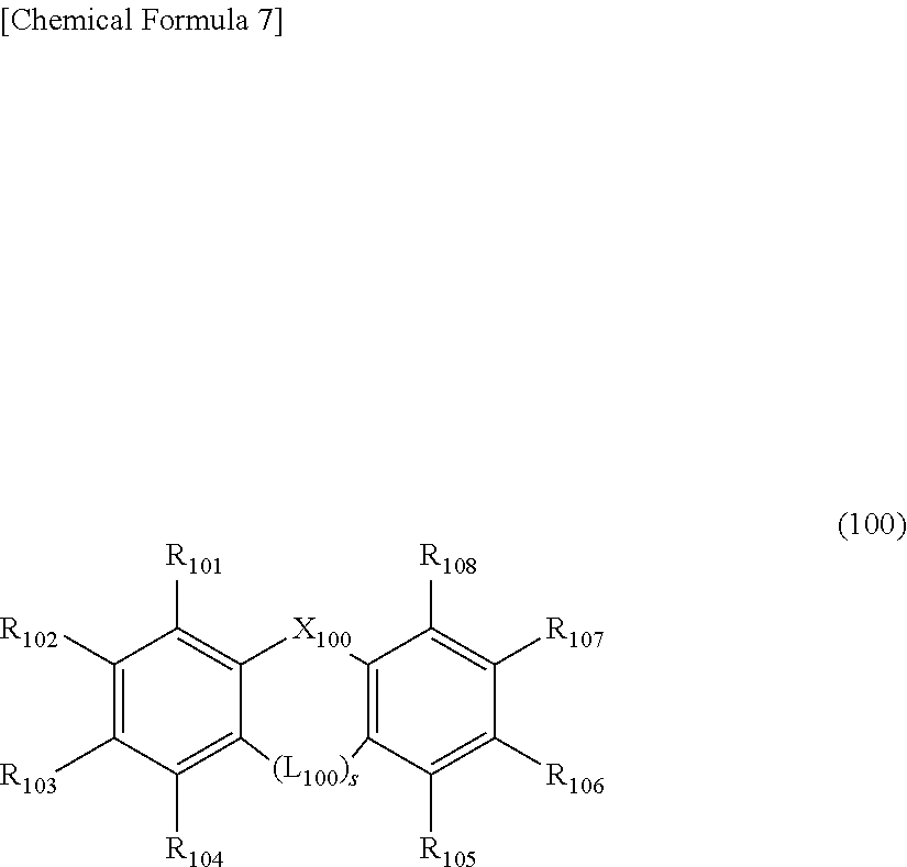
C12=C(C([R105])=C([R106])C([R107])=C1[R108])[(L100)s]C1=C([R104])C([R103])=C([R102])C([R101])=C1[X100]2
